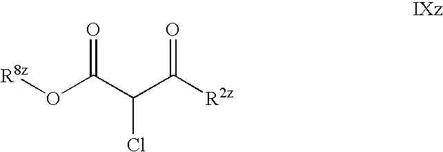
O=C(C(C([R2z])=O)Cl)O[R8z]
